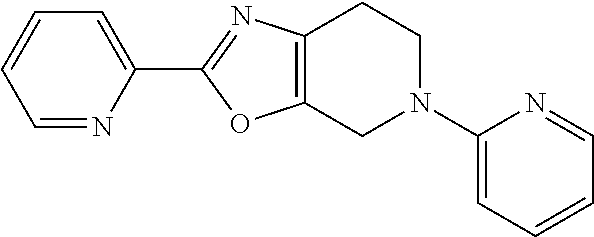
C1=NC(C2=NC3=C(O2)CN(C2=CC=CC=N2)CC3)=CC=C1
